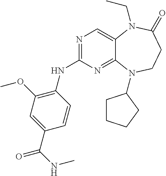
N1=C(NC2=C(OC)C=C(C(=O)NC)C=C2)N=C2C(=C1)N(CC)C(=O)CCN2C1CCCC1
